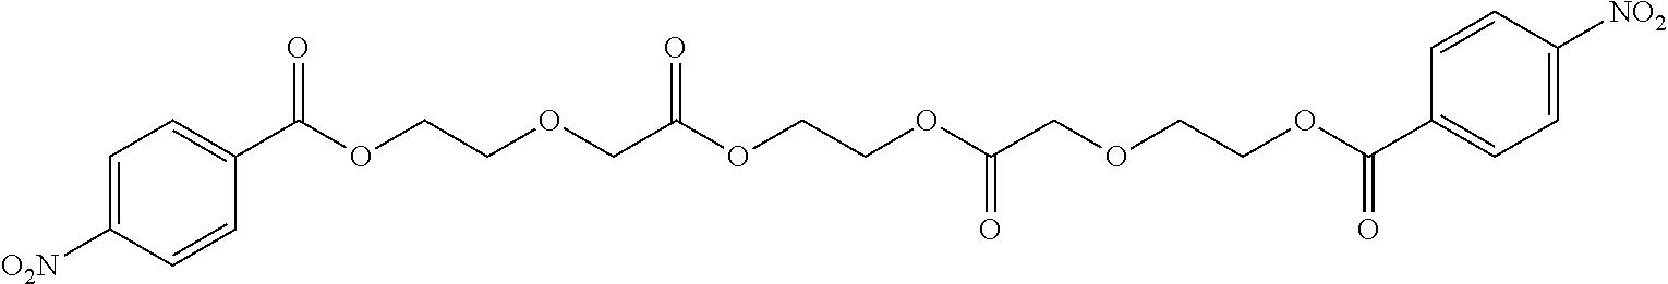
C1=C([O2N])C=CC(C(OCCOCC(OCCOC(COCCOC(C2=CC=C([NO2])C=C2)=O)=O)=O)=O)=C1
